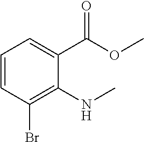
C1=CC(Br)=C(NC)C(C(OC)=O)=C1
